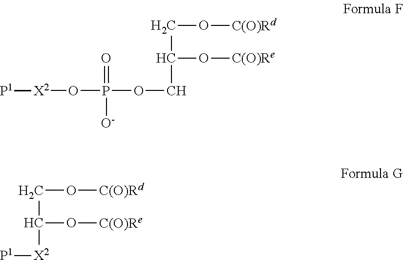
[X2](OP(OCC(CO[C(O)Rd])O[C(O)Re])(=O)[O-])[P1].[P1][X2]C(CO[C(O)Rd])O[C(O)Re]
